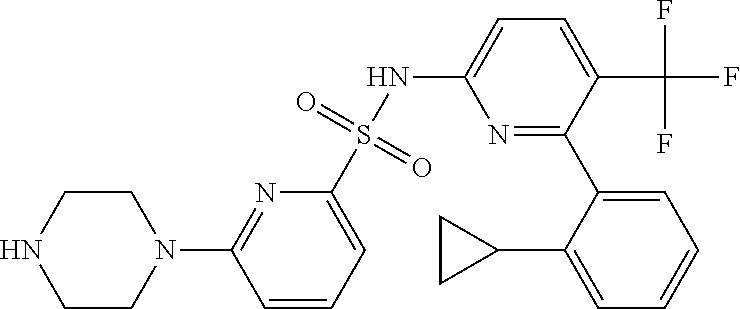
C1CN(C2=NC(S(NC3=CC=C(C(F)(F)F)C(C4=CC=CC=C4C4CC4)=N3)(=O)=O)=CC=C2)CCN1
